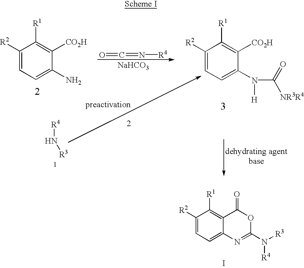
I.C1([R2])=CC=C2C(=C1[R1])C(=O)OC(N([R3])[R4])=N2.C1([R2])=CC=C(N)C([CO2H])=C1[R1].C(=N[R4])=O.[NaHCO3].C1([R2])=CC=C(N([H])C([NR3R4])=O)C([CO2H])=C1[R1].[R4]N[R3]
